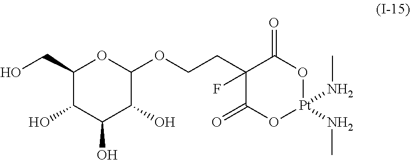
C1(CO)C(O)C(O)C(O)C(OCCC2(F)C(=O)O[Pt](NC)(NC)OC2=O)O1
